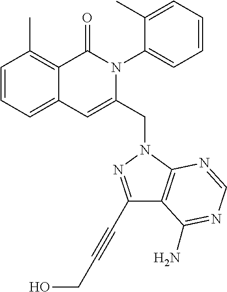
C1=CC=C2C(=C1C)C(=O)N(C1=CC=CC=C1C)C(CN1C3=C(C(C#CCO)=N1)C(N)=NC=N3)=C2
